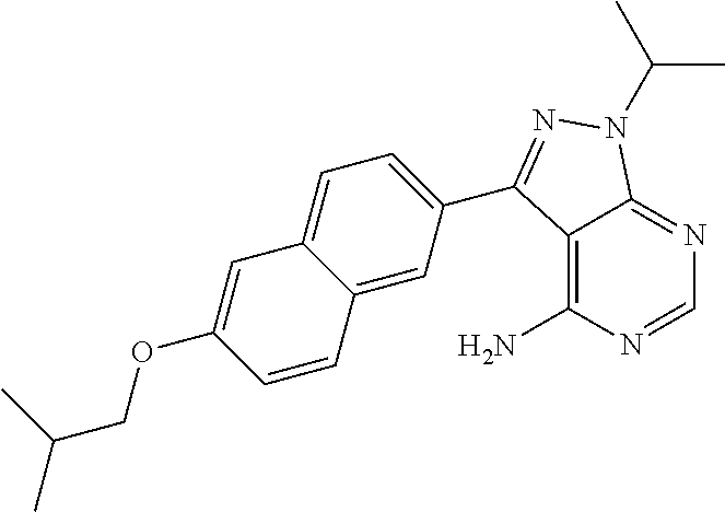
C1=NC(N)=C2C(=N1)N(C(C)C)N=C2C1=CC=C2C(=C1)C=CC(OCC(C)C)=C2
